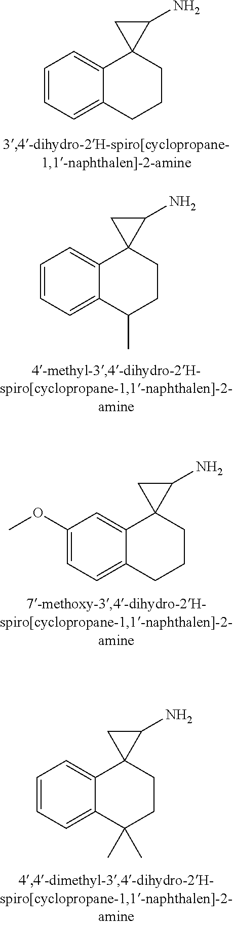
C1=CC=C2C(=C1)C1(CCC2)C(N)C1.C1=CC=C2C(=C1)C1(CCC2C)C(N)C1.C1(OC)=CC=C2C(=C1)C1(CCC2)C(N)C1.C1=CC=C2C(=C1)C1(CCC2(C)C)C(N)C1
